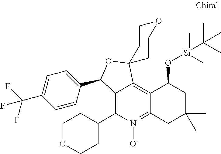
C12=C(C3CCOCC3)[N+]([O-])=C3C(=C1C1(OC2C2=CC=C(C(F)(F)F)C=C2)CCOCC1)C(O[Si](C(C)(C)C)(C)C)CC(C)(C)C3
